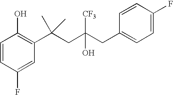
C1(F)=CC(C(CC(CC2=CC=C(F)C=C2)(O)[CF3])(C)C)=C(O)C=C1
